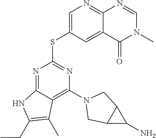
C1=C(SC2=NC(N3CC4C(C4N)C3)=C3C(=N2)NC(CC)=C3C)C=C2C(=N1)N=CN(C)C2=O
